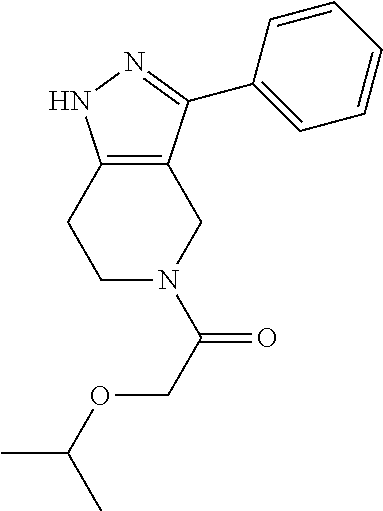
C12=C(CN(C(COC(C)C)=O)CC1)C(C1=CC=CC=C1)=NN2
